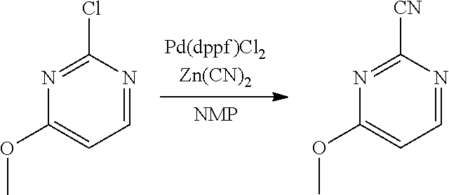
C1(Cl)=NC(OC)=CC=N1.C1([CN])=NC(OC)=CC=N1
